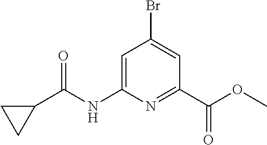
C1=C(NC(C2CC2)=O)N=C(C(OC)=O)C=C1Br
